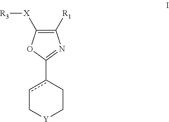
c1c(C2=NC([R1])=C([X][R3])O2)CC[Y]C1
